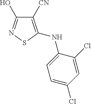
C1([CN])=C(NC2=CC=C(Cl)C=C2Cl)SN=C1O
